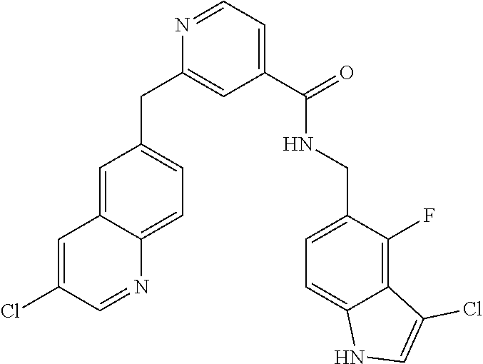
N1=CC=C(C(NCC2=CC=C3C(=C2F)C(Cl)=CN3)=O)C=C1CC1=CC=C2C(=C1)C=C(Cl)C=N2
